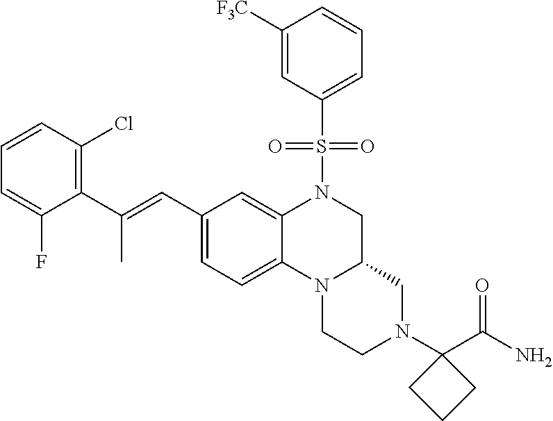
N12CCN(C3(C(N)=O)CCC3)CC1CN(S(C1=CC=CC([F3C])=C1)(=O)=O)C1=CC(C=C(C3=C(Cl)C=CC=C3F)C)=CC=C21
